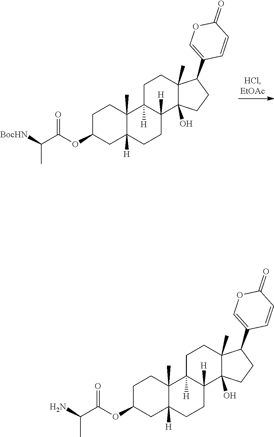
C1C(OC(C([BocHN])C)=O)CC2([H])C(C)(C1)C1([H])C([H])(CC2)C2(O)C(C)(CC1)C(C1=COC(=O)C=C1)CC2.C1C(OC(C(N)C)=O)CC2([H])C(C)(C1)C1([H])C([H])(CC2)C2(O)C(C)(CC1)C(C1=COC(=O)C=C1)CC2
